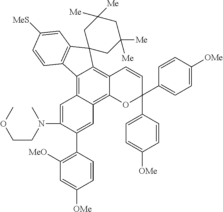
C12=C3C(=C4C(=C1C1(C5=C2C=CC([MeS])=C5)CC([Me])([Me])CC([Me])([Me])C1)C=CC(C1=CC=C([OMe])C=C1)(C1=CC=C([OMe])C=C1)O4)C=C(C1=C([MeO])C=C([OMe])C=C1)C(N(C)CCOC)=C3
